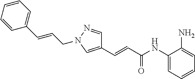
C1=C(N)C(NC(C=CC2=CN(CC=CC3=CC=CC=C3)N=C2)=O)=CC=C1
